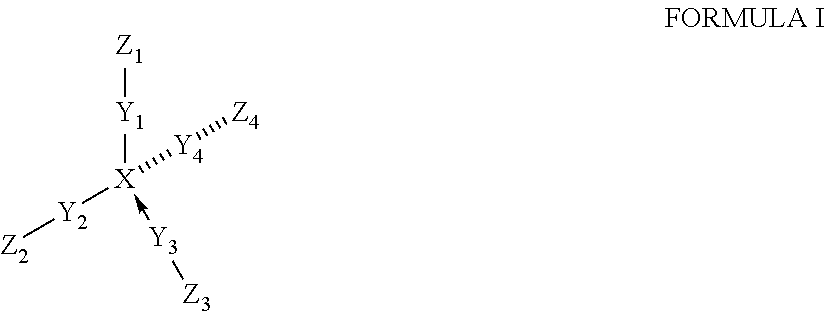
[Y1]([X]([Y2][Z2])([Y4][Z4])-[Y3][Z3])[Z1]
